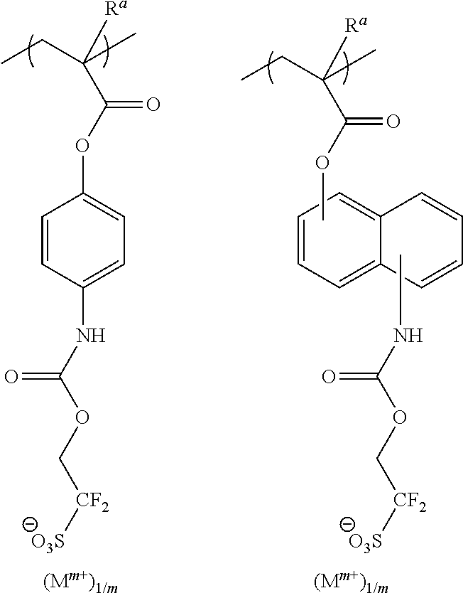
C(C)C(C)([Ra])C(OC1=CC=C(NC(=O)OC[CF2][O3S])C=C1)=O.C(C)C(C)([Ra])C(OC)=O.O=C(NC)OC[CF2][O3S].C1=CC=C2C(=C1)C=CC=C2
